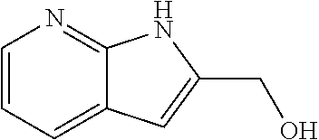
C1=CC=C2C(=N1)NC(CO)=C2
